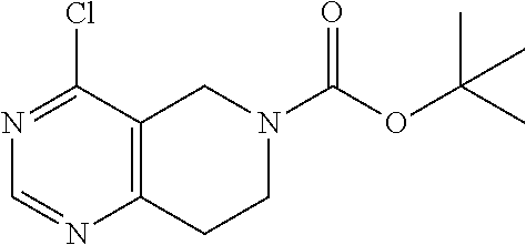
ClC1=NC=NC2=C1CN(C(OC(C)(C)C)=O)CC2
